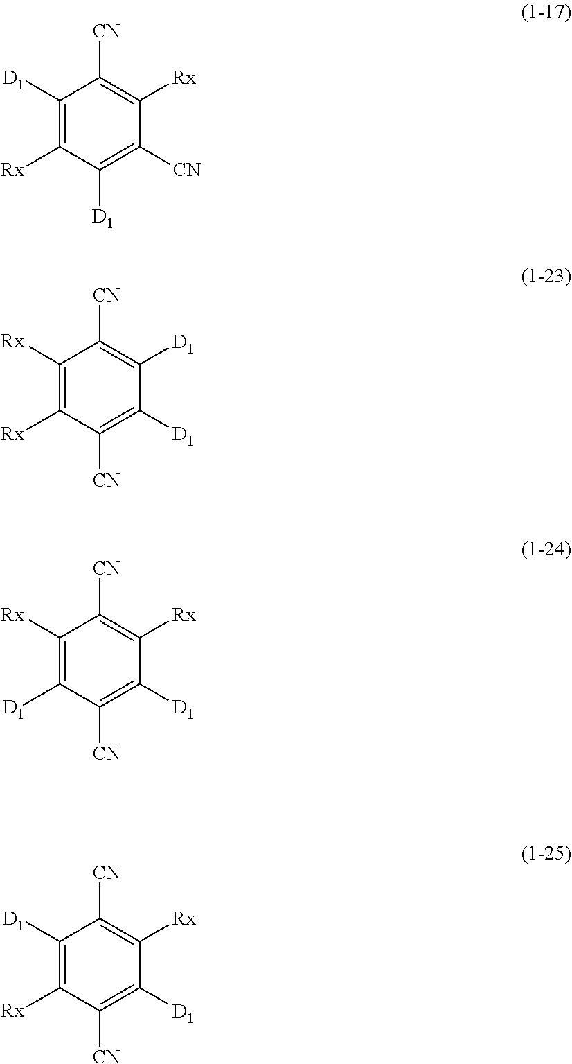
C1([CN])=C([Rx])C([CN])=C([D1])C([Rx])=C1[D1].C1([CN])=C([D1])C([D1])=C([CN])C([Rx])=C1[Rx].C1([CN])=C([Rx])C([D1])=C([CN])C([D1])=C1[Rx].C1([CN])=C([Rx])C([D1])=C([CN])C([Rx])=C1[D1]
